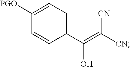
C1([PGO])=CC=C(C(O)=C([CN])[CN])C=C1
